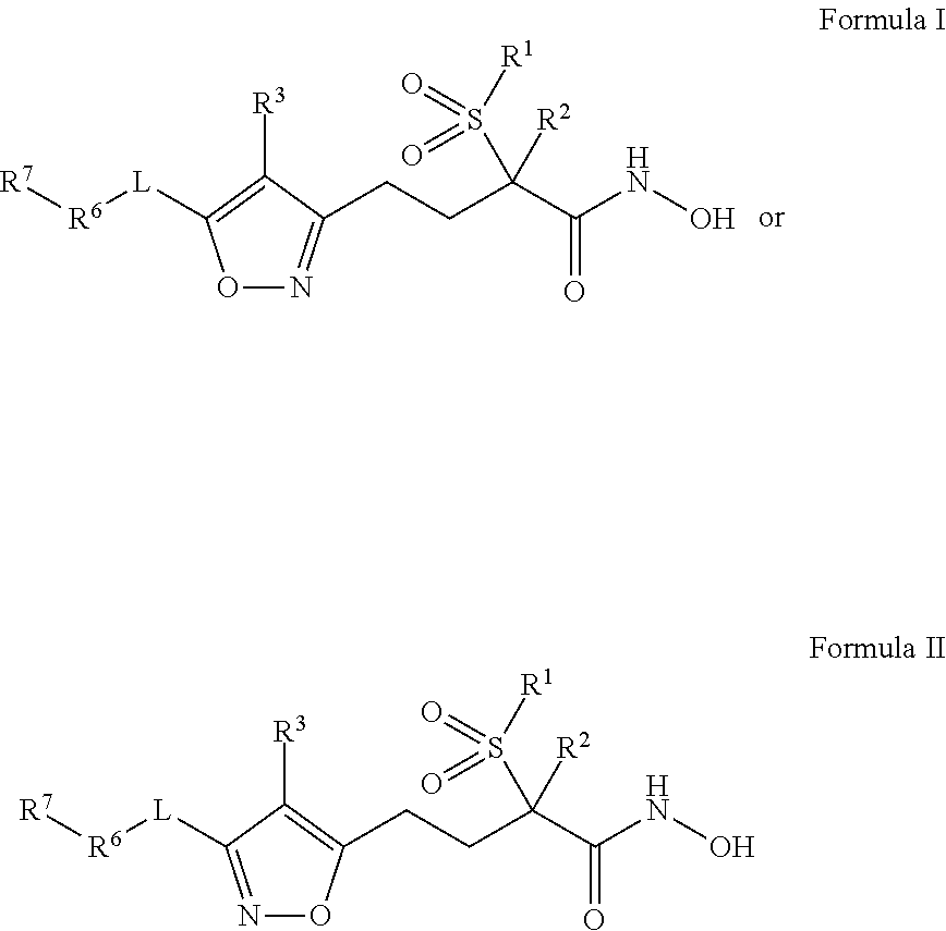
O1N=C(CCC(C(NO)=O)(S(=O)(=O)[R1])[R2])C([R3])=C1[L][R6][R7].N1=C([L][R6][R7])C([R3])=C(CCC(C(NO)=O)(S(=O)(=O)[R1])[R2])O1
